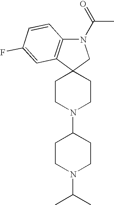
C1CN(C2CCN(C(C)C)CC2)CCC12CN(C(=O)C)C1=C2C=C(F)C=C1
